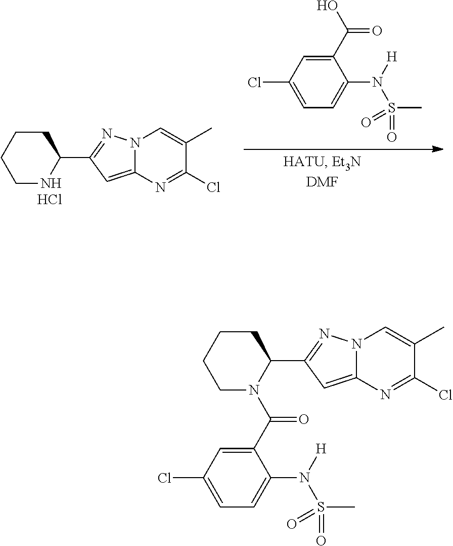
N12C(=CC(C3CCCCN3)=N1)N=C(Cl)C(C)=C2.Cl.C1(C(O)=O)=CC(Cl)=CC=C1N(S(C)(=O)=O)[H].N12C(=CC(C3CCCCN3C(C3=CC(Cl)=CC=C3N([H])S(C)(=O)=O)=O)=N1)N=C(Cl)C(C)=C2
